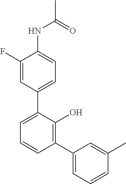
C1(NC(C)=O)=CC=C(C2=CC=CC(C3=CC=CC(C)=C3)=C2O)C=C1F
